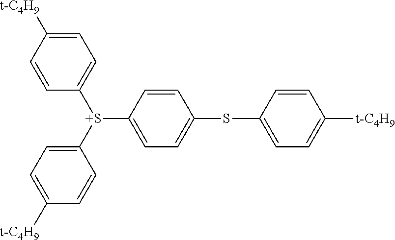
C1=C([t-C4H9])C=CC([S+](C2=CC=C([t-C4H9])C=C2)C2=CC=C(SC3=CC=C([t-C4H9])C=C3)C=C2)=C1
